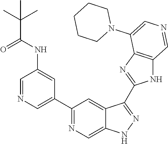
C1(C2=CN=CC(NC(=O)C(C)(C)C)=C2)=NC=C2C(=C1)C(C1=NC3=C(N1)C=NC=C3N1CCCCC1)=NN2
